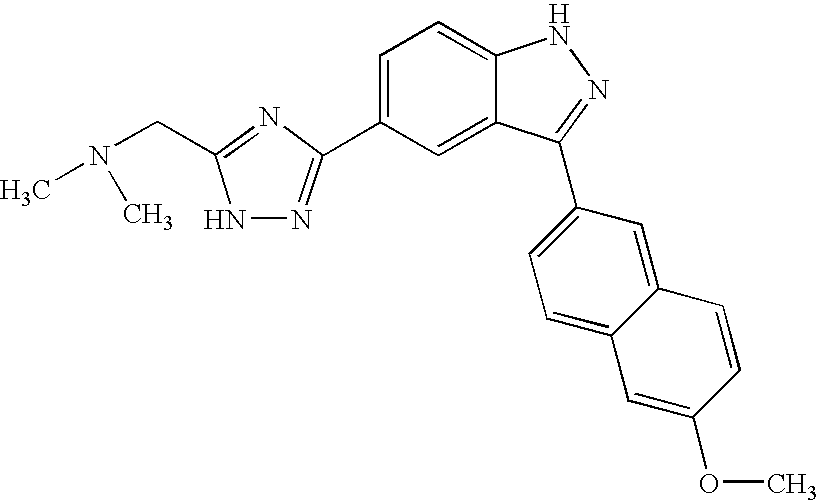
C1=C(C2=NNC(CN(C)C)=N2)C=C2C(=C1)NN=C2C1=CC=C2C(=C1)C=CC(OC)=C2
